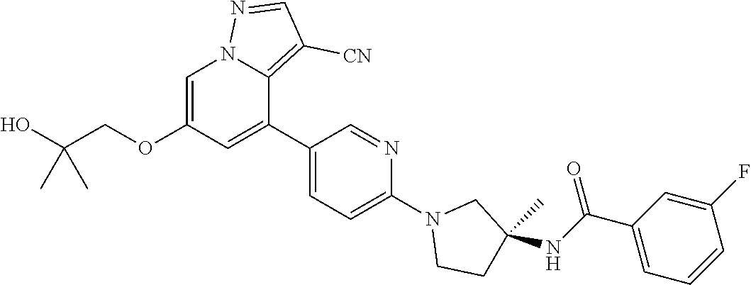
O(CC(O)(C)C)C1=CN2C(=C([CN])C=N2)C(C2=CC=C(N3CCC(NC(=O)C4=CC=CC(F)=C4)(C)C3)N=C2)=C1
